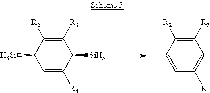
C1=C([R4])C([Si])C([R3])=C([R2])C1[Si].C1=CC([R2])=C([R3])C=C1[R4]
